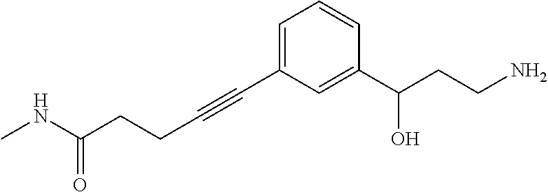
C1=C(C#CCCC(NC)=O)C=C(C(CCN)O)C=C1
